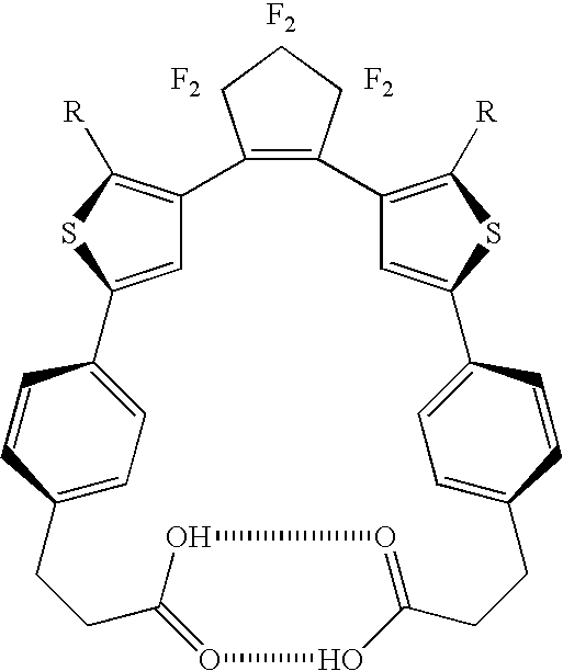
C1=CC2=CC=C1C1=CC(=C([R])S1)C1=C(C3=C([R])SC(=C3)C3=CC=C(C=C3)CCC3=OOC(=OO3)CC2)CCC1.[F2].[F2].[F2]
